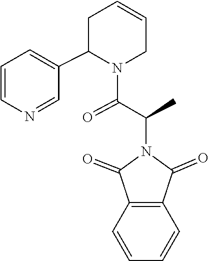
C(C(N1C(=O)C2=C(C1=O)C=CC=C2)C)(=O)N1CC=CCC1C1=CC=CN=C1
